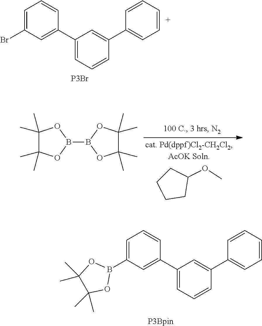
C1(C2=CC(Br)=CC=C2)=CC=CC(C2=CC=CC=C2)=C1.[P3Br].C1CCCC1OC.C1(C)(C)C(C)(C)OB(B2OC(C)(C)C(C)(C)O2)O1.C1(C2=CC(B3OC(C)(C)C(C)(C)O3)=CC=C2)=CC=CC(C2=CC=CC=C2)=C1.[P3Bpin]
